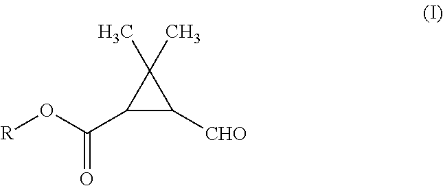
C1(C(O[R])=O)C([CHO])C1(C)C
